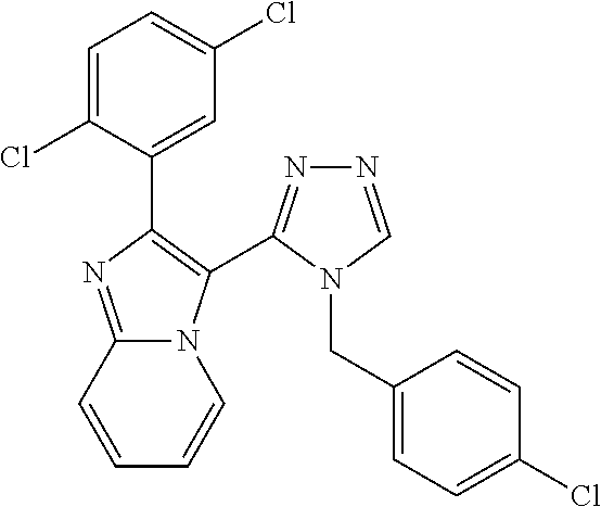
C1=C(Cl)C(C2=C(C3=NN=CN3CC3=CC=C(Cl)C=C3)N3C(=N2)C=CC=C3)=CC(Cl)=C1
